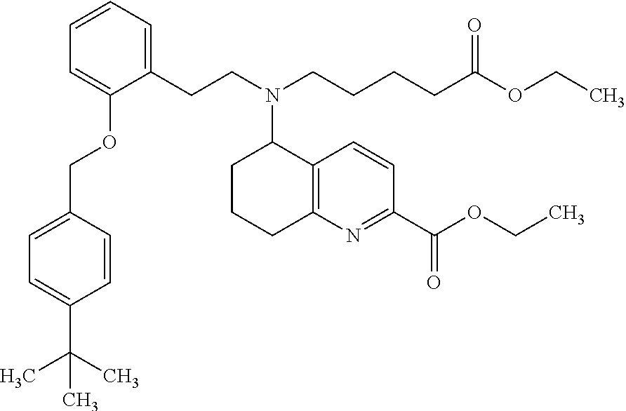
C1=C(C(C)(C)C)C=CC(COC2=CC=CC=C2CCN(C2CCCC3=C2C=CC(C(OCC)=O)=N3)CCCCC(OCC)=O)=C1
